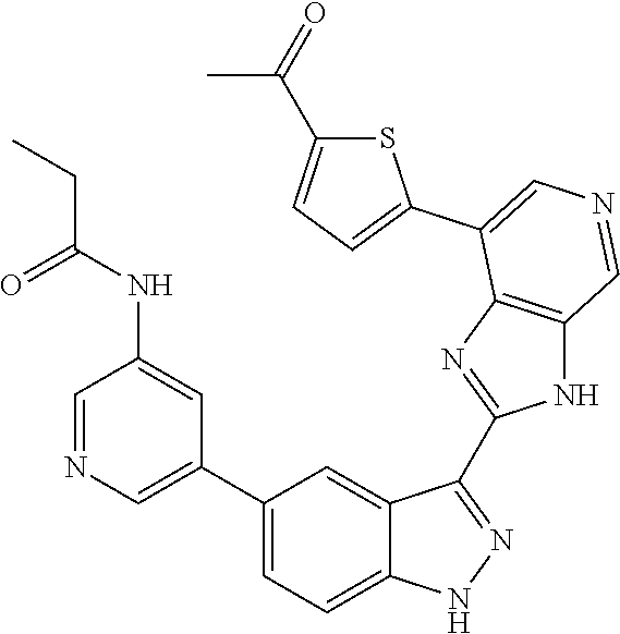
C1(C2=CN=CC(NC(CC)=O)=C2)=CC=C2C(=C1)C(C1=NC3=C(N1)C=NC=C3C1=CC=C(C(=O)C)S1)=NN2
